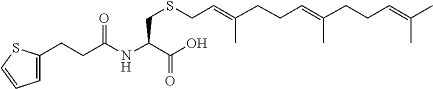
C(C(NC(C(O)=O)CSCC=C(CCC=C(C)CCC=C(C)C)C)=O)CC1=CC=CS1
